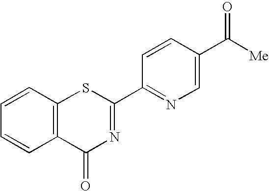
C1=CC2=C(C=C1)C(=O)N=C(C1=NC=C(C([Me])=O)C=C1)S2
